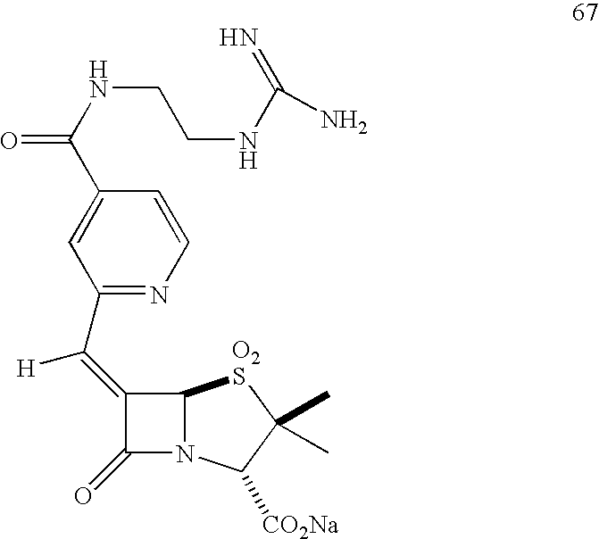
C1(=C(C2=NC=CC(C(NCCNC(=N)N)=O)=C2)[H])C(=O)N2C1[O2S]C(C)(C)C2[CO2Na]
